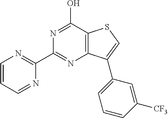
N1=C(O)C2=C(N=C1C1=NC=CC=N1)C(C1=CC=CC([CF3])=C1)=CS2
